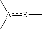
b(C)[A](C)C
